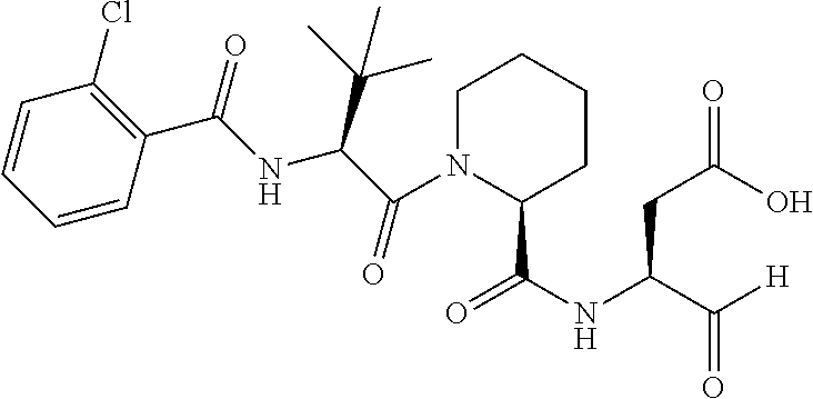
C1=CC=CC(C(=O)NC(C(C)(C)C)C(=O)N2C(C(NC(C([H])=O)CC(=O)O)=O)CCCC2)=C1Cl
